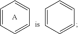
C1=CC=CC=C1.[A].C1=CC=CC=C1
